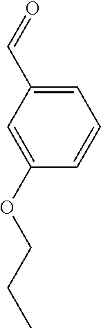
C1(OCCC)=CC(C=O)=CC=C1
